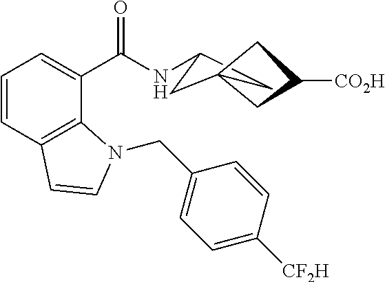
C1=CC2=C(C(C(NC3CC4(C3)CC([CO2H])C4)=O)=C1)N(CC1=CC=C([CF2H])C=C1)C=C2
